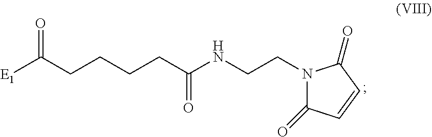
N1(CCNC(CCCCC([E1])=O)=O)C(=O)C=CC1=O
